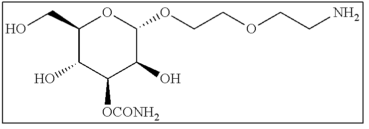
C1(CO)C(O)C([OCONH2])C(O)C(OCCOCCN)O1
